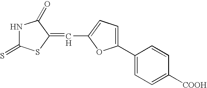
N1C(=S)SC(=CC2=CC=C(C3=CC=C([COOH])C=C3)O2)C1=O
